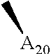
C[A20]
